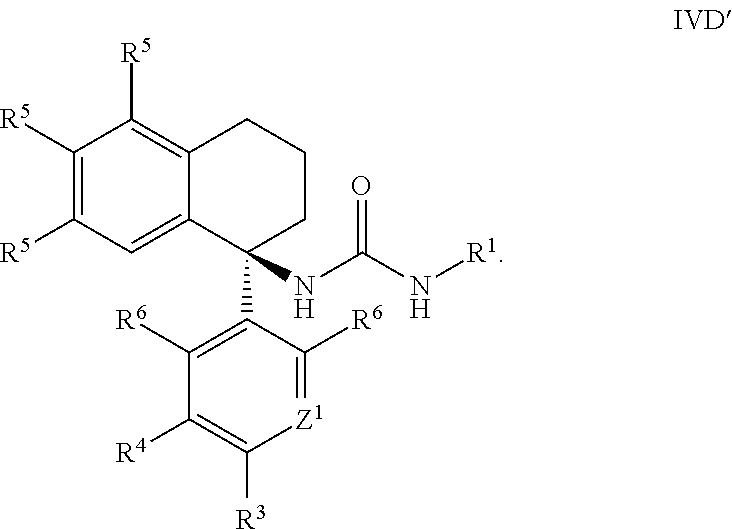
C1([R5])=C([R5])C=C2C(=C1[R5])CCCC2(C1=C([R6])C([R4])=C([R3])[Z1]=C1[R6])NC(N[R1])=O
